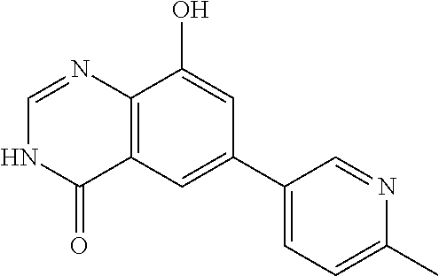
C12=C(C=C(C3=CC=C(C)N=C3)C=C1O)C(=O)NC=N2
